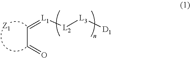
C(C=O)=[L1][L2][L3][D1]
